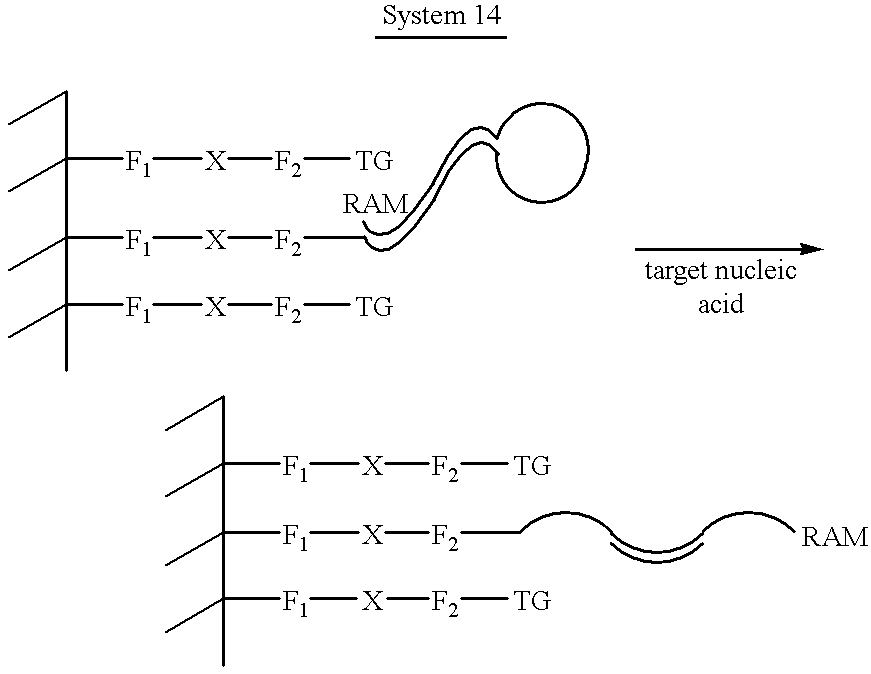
C(C([F1][X][F2][TG])(C)C(C)([F1][X][F2]C)C(C)([F1][X][F2][TG])C)C.C(C([F1][X][F2][TG])(C)C(C)([F1][X][F2]C)C(C)([F1][X][F2][TG])C)C
